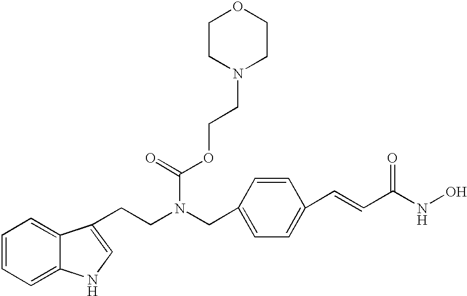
C(C1=CC=C(C=CC(NO)=O)C=C1)N(CCC1=CNC2=CC=CC=C21)C(=O)OCCN1CCOCC1
